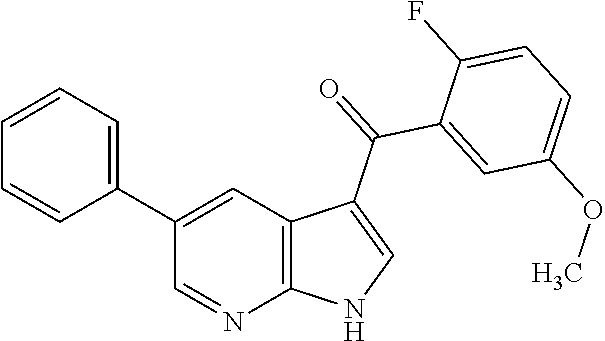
C12=C(C(C(C3=CC(OC)=CC=C3F)=O)=CN1)C=C(C1=CC=CC=C1)C=N2
